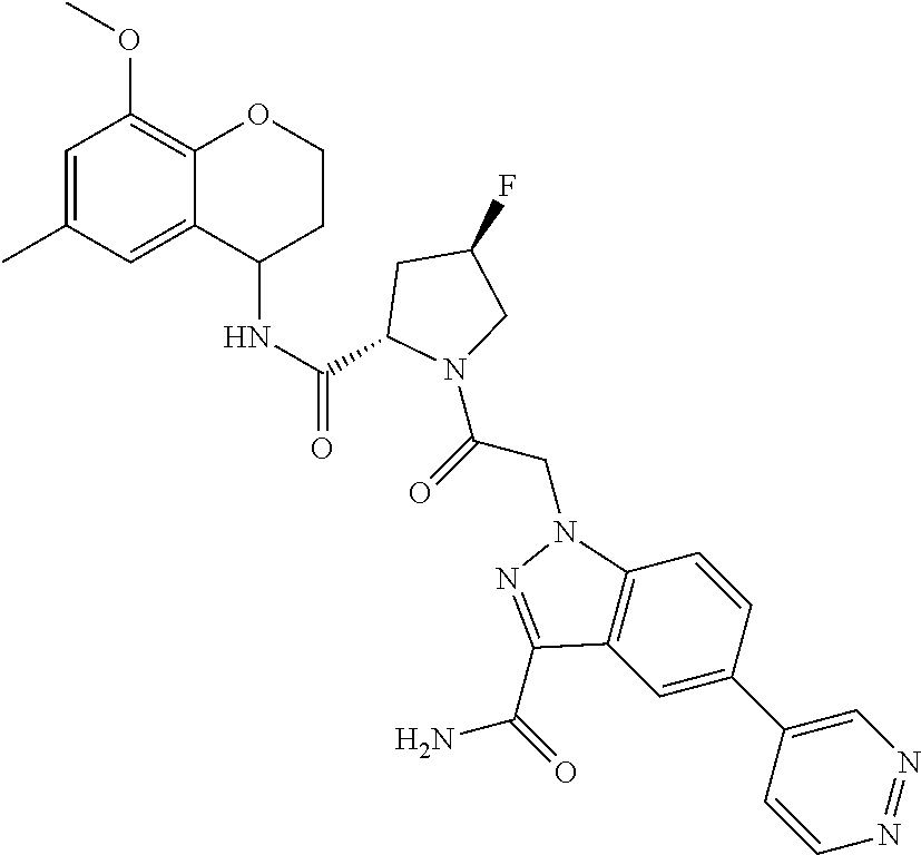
C1=C(C)C=C2C(=C1OC)OCCC2NC(=O)C1CC(F)CN1C(=O)CN1C2=C(C=C(C3=CN=NC=C3)C=C2)C(C(=O)N)=N1
